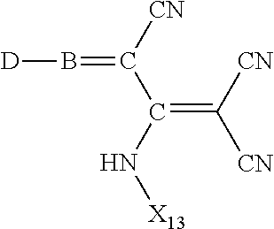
[D]B=C(C(=C([CN])[CN])N[X13])[CN]
